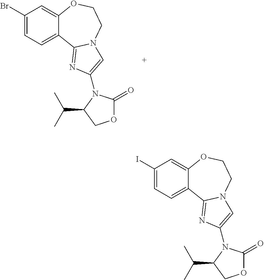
C1(I)=CC=C2C(=C1)OCCN1C2=NC(N2C(=O)OCC2C(C)C)=C1.C1(Br)=CC=C2C(=C1)OCCN1C2=NC(N2C(=O)OCC2C(C)C)=C1
